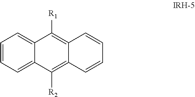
C1=CC=C2C(=C1)C([R1])=C1C(=C2[R2])C=CC=C1
